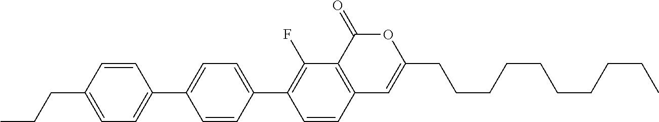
C12=C(C(=O)OC(CCCCCCCCCC)=C1)C(F)=C(C1=CC=C(C3=CC=C(CCC)C=C3)C=C1)C=C2
